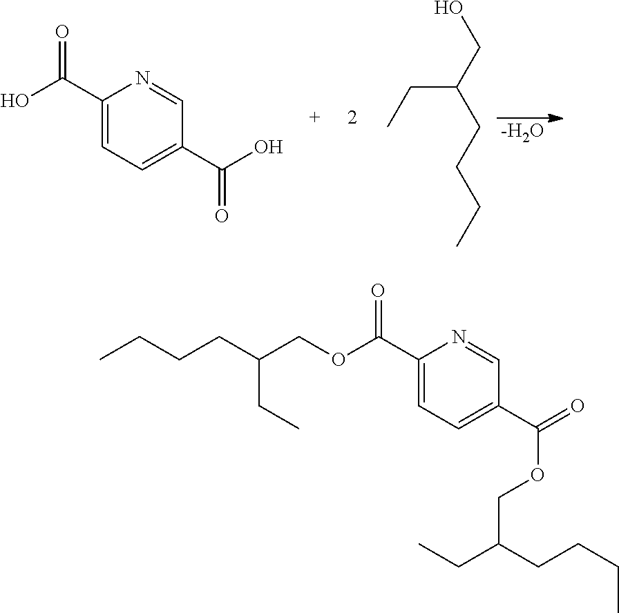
C1(C(O)=O)=CC=C(C(O)=O)C=N1.C(CC)(CO)CCCC.[-H2O].C1(C(OCC(CCCC)CC)=O)=CC=C(C(=O)OCC(CC)CCCC)C=N1
